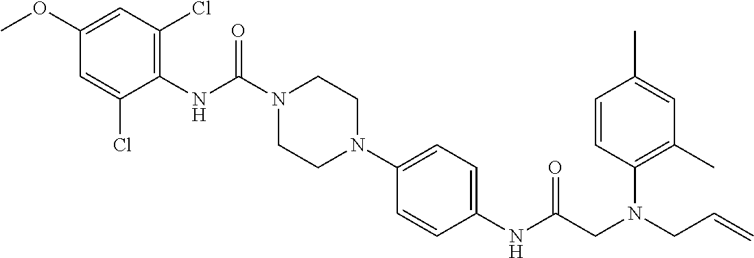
C1(NC(N2CCN(C3=CC=C(NC(CN(CC=C)C4=C(C)C=C(C)C=C4)=O)C=C3)CC2)=O)=C(Cl)C=C(OC)C=C1Cl
